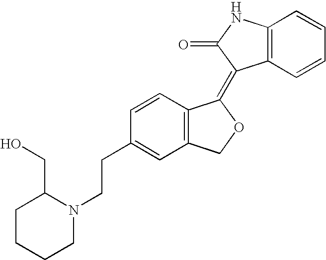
C12=C(C=CC=C1)C(=C1C3=C(CO1)C=C(CCN1C(CO)CCCC1)C=C3)C(=O)N2
